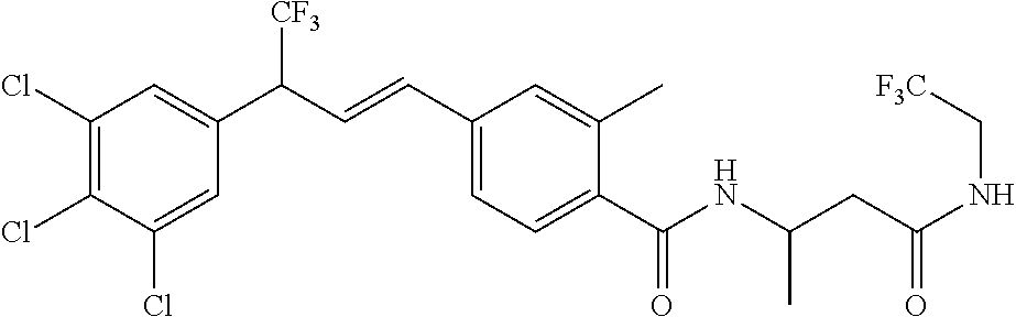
C1(Cl)=C(Cl)C(Cl)=CC(C(C=CC2=CC=C(C(NC(CC(NC[F3C])=O)C)=O)C(C)=C2)[CF3])=C1
